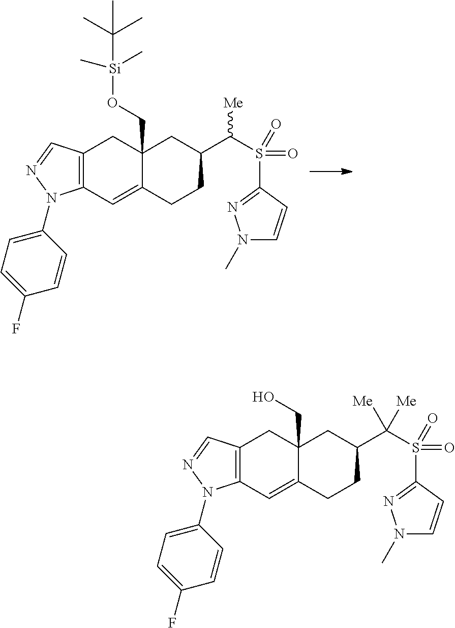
C12=C(C=C3C(CO[Si](C)(C)C(C)(C)C)(C1)CC(C(S(C1=NN(C)C=C1)(=O)=O)[Me])CC3)N(C1=CC=C(F)C=C1)N=C2.C12=C(C=C3C(CO)(C1)CC(C(S(C1=NN(C)C=C1)(=O)=O)([Me])[Me])CC3)N(C1=CC=C(F)C=C1)N=C2
